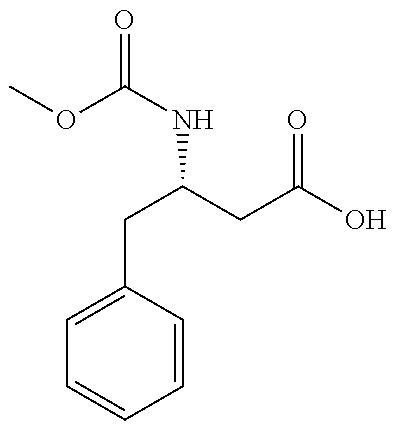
COC(=O)NC(CC1=CC=CC=C1)CC(=O)O
